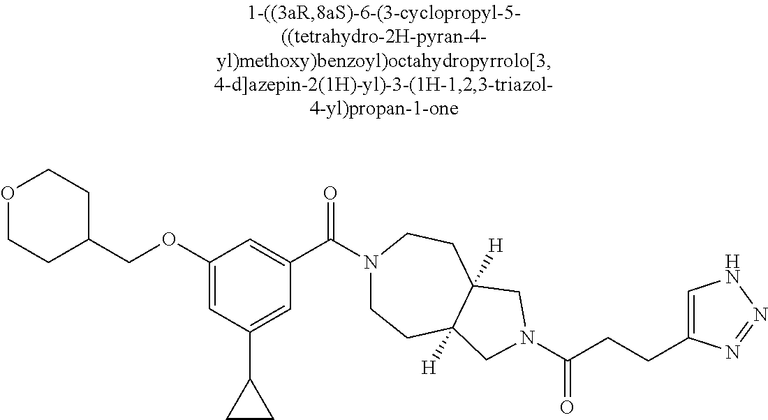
O1CCC(COC2=CC(C3CC3)=CC(C(N3CCC4([H])C([H])(CC3)CN(C(CCC3=CNN=N3)=O)C4)=O)=C2)CC1
